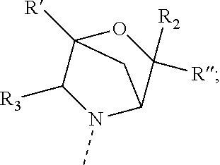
C12([R])C([R3])N(C)C(C([R])([R2])O1)C2
